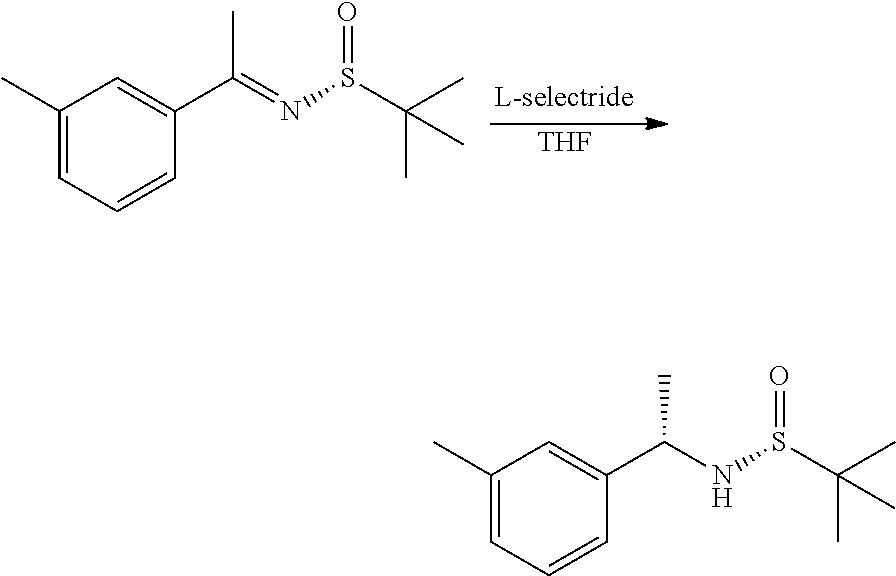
[THF].C1(C)=CC=CC(C(C)=NS(=O)C(C)(C)C)=C1.C1(C)=CC=CC(C(C)NS(=O)C(C)(C)C)=C1
